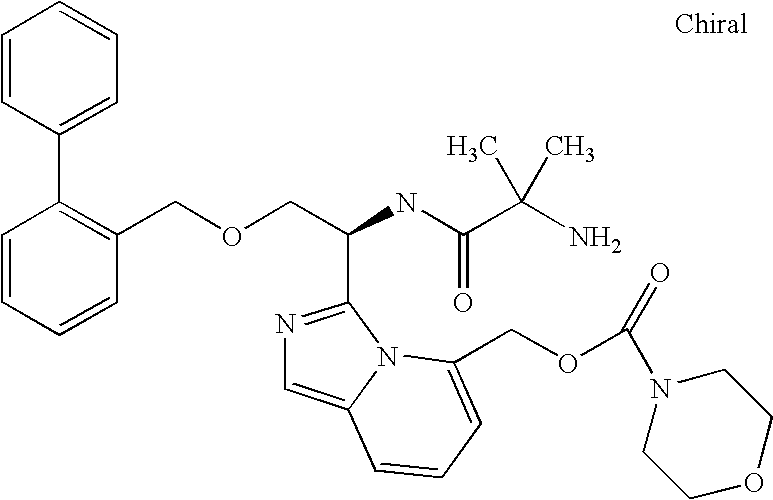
C1=CC(C2=C(COCC(NC(C(N)(C)C)=O)C3=NC=C4N3C(COC(N3CCOCC3)=O)=CC=C4)C=CC=C2)=CC=C1
